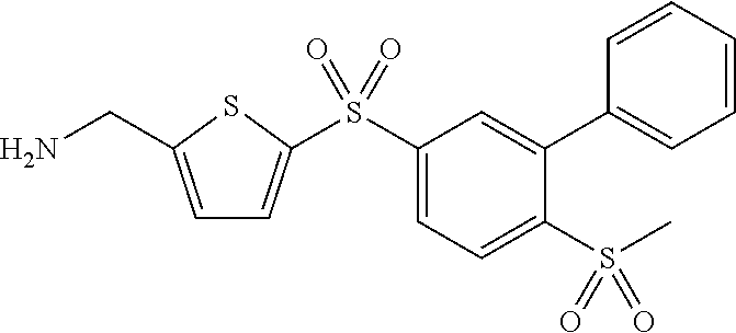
C1=C(CN)SC(S(C2=CC=C(S(C)(=O)=O)C(C3=CC=CC=C3)=C2)(=O)=O)=C1
